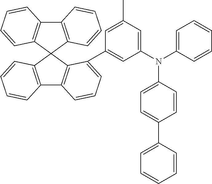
C12=C(C3(C4=C1C=CC=C4)C1=C(C4=C3C(C3=CC(N(C5=CC=C(C6=CC=CC=C6)C=C5)C5=CC=CC=C5)=CC(C)=C3)=CC=C4)C=CC=C1)C=CC=C2
